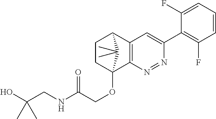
C1CC2(OCC(NCC(O)(C)C)=O)C3=C(C1C2(C)C)C=C(C1=C(F)C=CC=C1F)N=N3
